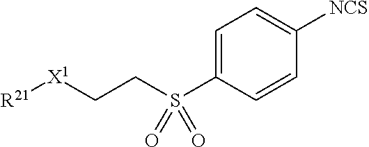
[R21][X1]CCS(C1=CC=C([NCS])C=C1)(=O)=O
